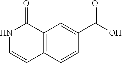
C12=C(C=CC(C(O)=O)=C1)C=CNC2=O
